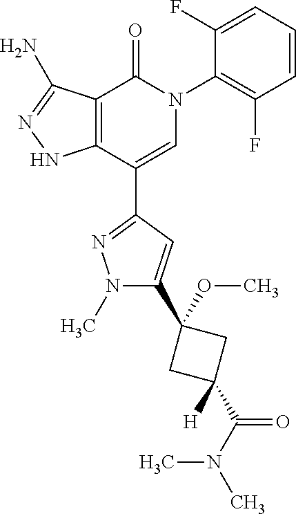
C12=C(C(C3=NN(C)C(C4(OC)CC(C(N(C)C)=O)([H])C4)=C3)=CN(C3=C(F)C=CC=C3F)C1=O)NN=C2N
